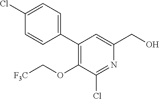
C1(C2=CC=C(Cl)C=C2)=C(OC[F3C])C(Cl)=NC(CO)=C1
